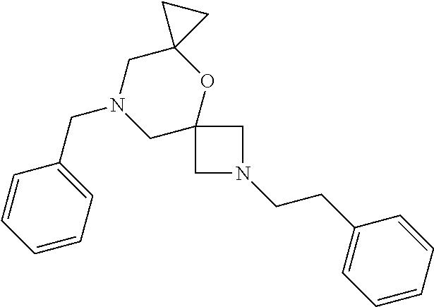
C1(CN2CC3(OC4(C2)CC4)CN(CCC2=CC=CC=C2)C3)=CC=CC=C1
